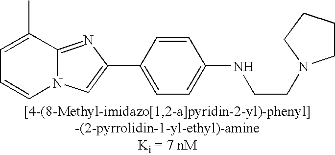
C1=C(C)C2=NC(C3=CC=C(NCCN4CCCC4)C=C3)=CN2C=C1
